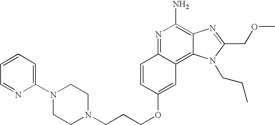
C1=CC(OCCCN2CCN(C3=CC=CC=N3)CC2)=CC2=C3C(=C(N)N=C12)N=C(COC)N3CCC
